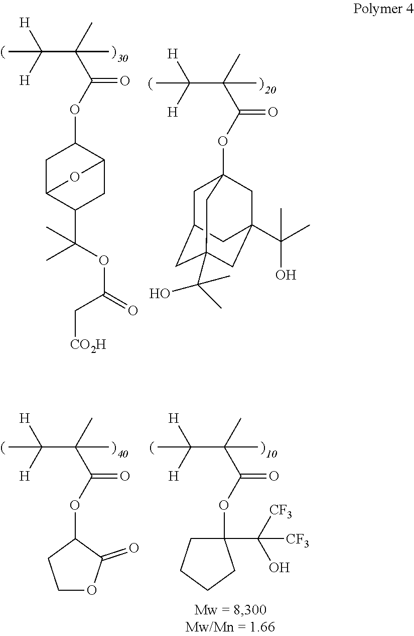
CC([H])([H])C(C)(C(OC1CC2C(C(C)(OC(C[CO2H])=O)C)CC1O2)=O)C.CC([H])([H])C(C)(C(OC12CC3CC(C(C)(O)C)(CC(C(C)(C)O)(C1)C3)C2)=O)C.CC([H])([H])C(C)(C(OC1CCOC1=O)=O)C.CC([H])([H])C(C)(C(OC1(C([CF3])(O)[CF3])CCCC1)=O)C
